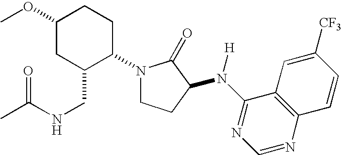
C1(OC)CC(CNC(C)=O)C(N2CCC(N(C3=NC=NC4=C3C=C([CF3])C=C4)[H])C2=O)CC1
